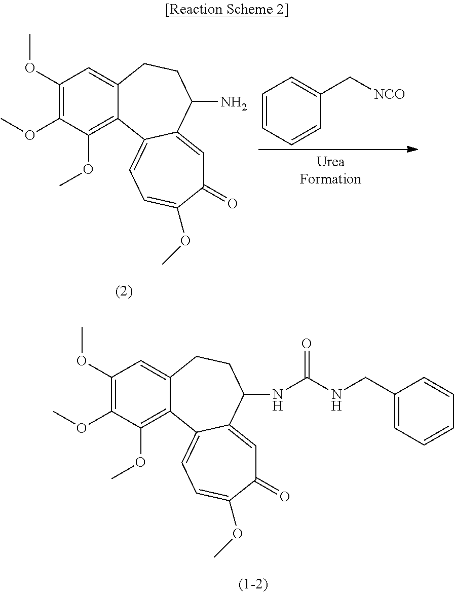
C12=C(OC)C(OC)=C(OC)C=C1CCC(N)C1=CC(=O)C(OC)=CC=C21.C1=CC=CC(C[NCO])=C1.C12=C(OC)C(OC)=C(OC)C=C1CCC(NC(NCC1=CC=CC=C1)=O)C1=CC(=O)C(OC)=CC=C21
